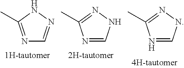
N1=C(C)NN=C1.N1=CNN=C1C.N1=CNN=C1C
